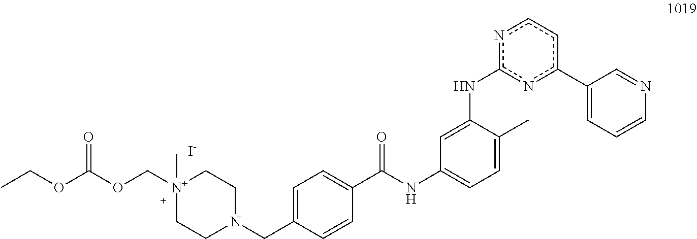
[N+]1(C)(COC(OCC)=O)CCN(CC2=CC=C(C(NC3=CC=C(C)C(Nc4nc(C5=CC=CN=C5)ccn4)=C3)=O)C=C2)CC1.[I-]
